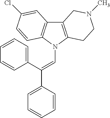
C12=C(N(C=C(C3=CC=CC=C3)C3=CC=CC=C3)C3=C1C=C(Cl)C=C3)CCN(C)C2
